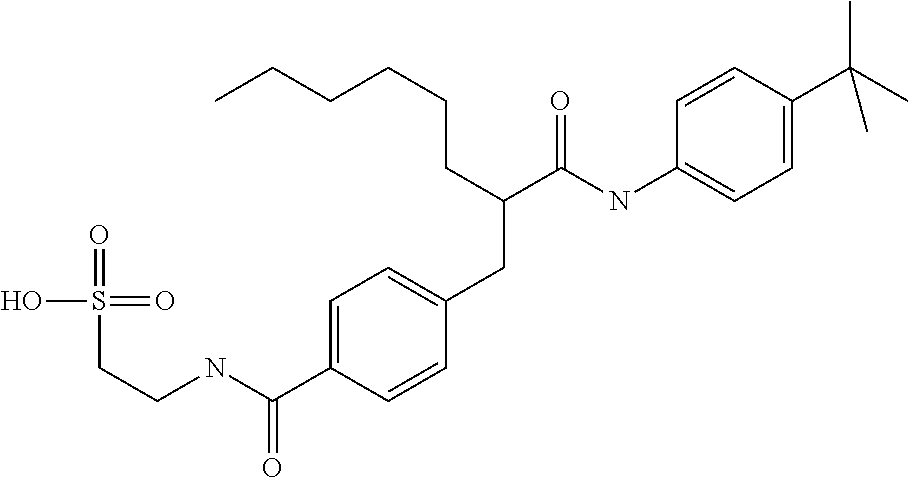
C(CCCCC)C(C(NC1=CC=C(C(C)(C)C)C=C1)=O)CC1=CC=C(C(NCCS(=O)(O)=O)=O)C=C1
